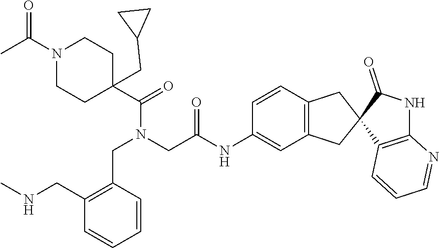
C1N(C(C)=O)CCC(CC2CC2)(C(=O)N(CC(NC2=CC3=C(C=C2)CC2(C3)C(=O)NC3=C2C=CC=N3)=O)CC2=C(CNC)C=CC=C2)C1
